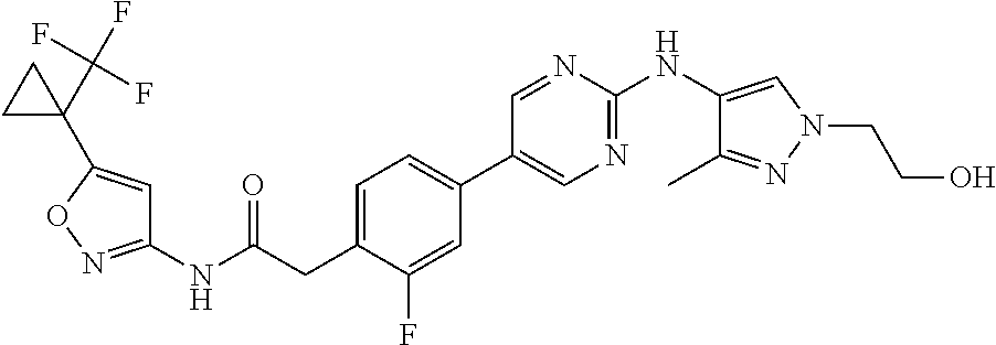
C1(NC(=O)CC2=CC=C(C3=CN=C(NC4=CN(CCO)N=C4C)N=C3)C=C2F)=NOC(C2(C(F)(F)F)CC2)=C1
